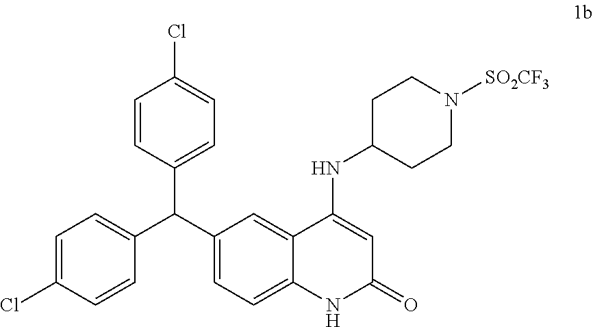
C1=C(Cl)C=CC(C(C2=CC=C(Cl)C=C2)C2=CC=C3C(=C2)C(NC2CCN([SO2CF3])CC2)=CC(=O)N3)=C1
